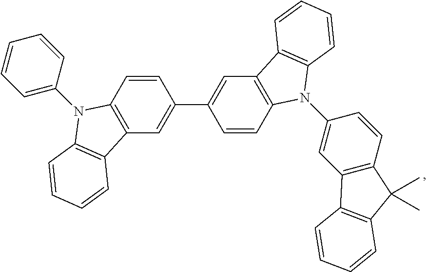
C1=CC=C(N2C3=C(C=C(C4=CC5=C(C=C4)N(C4=CC6=C(C=C4)C(C)(C)C4=C6C=CC=C4)C4=C5C=CC=C4)C=C3)C3=C2C=CC=C3)C=C1
